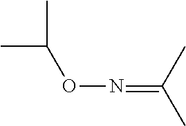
N(=C(C)C)OC(C)C
